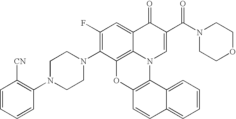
C1(F)=C(N2CCN(C3=C([CN])C=CC=C3)CC2)C2=C3C(=C1)C(=O)C(C(N1CCOCC1)=O)=CN3C1=C(O2)C=CC2=CC=CC=C12
